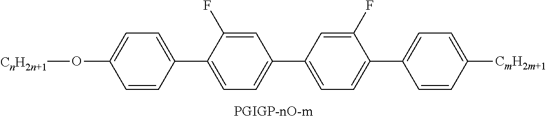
O(C1=CC=C(C2=CC=C(C3=CC=C(C4=CC=C([CmH2m+1])C=C4)C(F)=C3)C=C2F)C=C1)[CnH2n+1]
